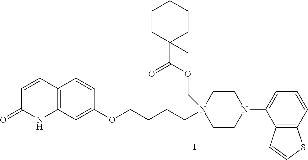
[I-].C12=C(C=C(OCCCC[N+]3(COC(C4(C)CCCCC4)=O)CCN(C4=CC=CC5=C4C=CS5)CC3)C=C1)NC(=O)C=C2
